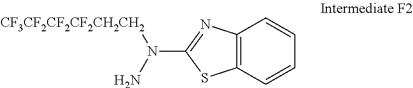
[CF3CF2CF2CF2CH2CH2]N(C1=NC2=C(S1)C=CC=C2)N
